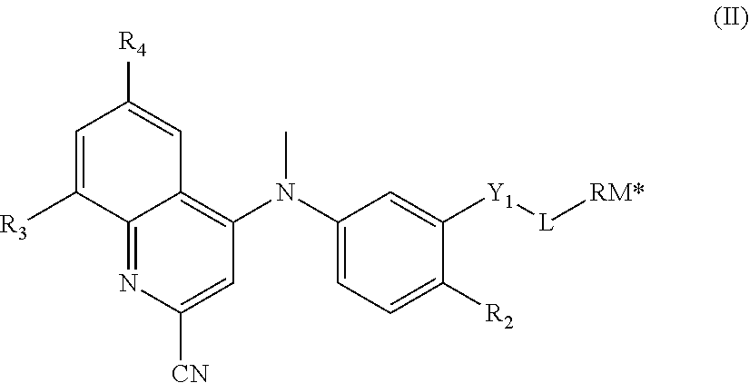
N(C)(C1=CC=C([R2])C([Y1][L][RM*])=C1)C1=C2C(=NC([CN])=C1)C([R3])=CC([R4])=C2
